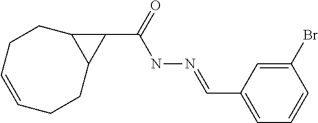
C1=CCCC2C(CC1)C2C(NN=CC1=CC=CC(Br)=C1)=O
